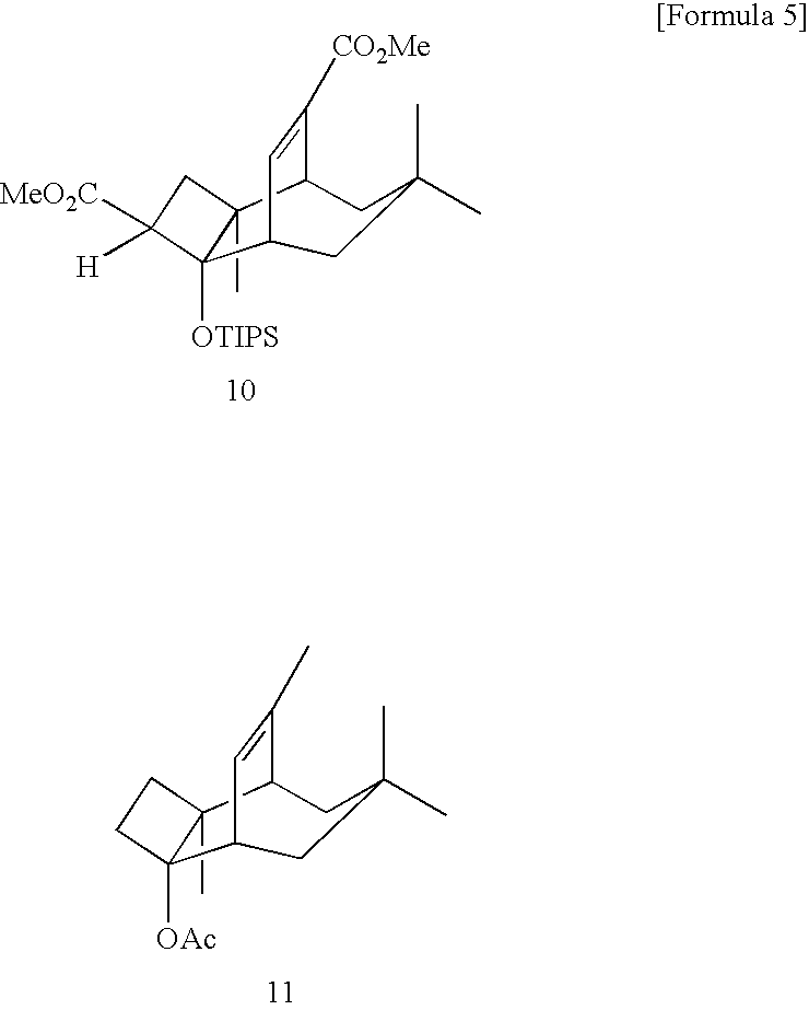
C12(C)C([OTIPS])(C3C=C([CO2Me])C1CC(C)(C)C3)C([MeO2C])([H])C2.C12(C)C([OAc])(C3C=C(C)C1CC(C)(C)C3)CC2
